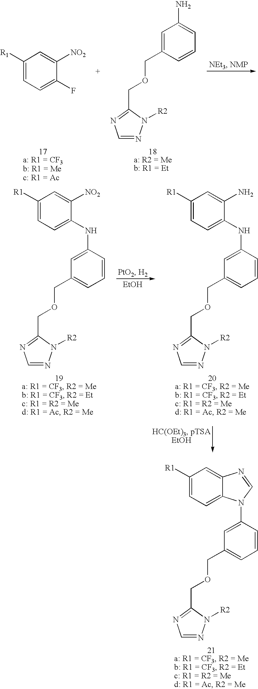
C1=C(COCC2=NC=NN2[R2])C=CC=C1N.C1([R1])=CC=C(F)C([NO2])=C1.C1=C(N2C3=CC=C([R1])C=C3N=C2)C=CC=C1COCC1=NC=NN1[R2].[EtOH].C1=C(NC2=CC=C([R1])C=C2N)C=CC=C1COCC1=NC=NN1[R2].C1=C(NC2=CC=C([R1])C=C2[NO2])C=CC=C1COCC1=NC=NN1[R2]
